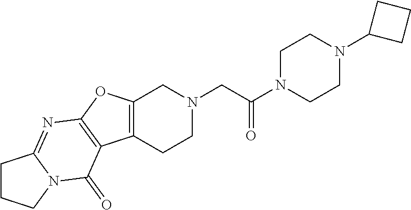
C1N(C(CN2CC3=C(CC2)C2=C(O3)N=C3N(C2=O)CCC3)=O)CCN(C2CCC2)C1
